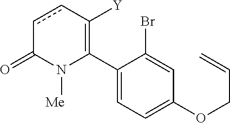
C1(C2=C([Y])ccC(=O)N2[Me])=CC=C(OCC=C)C=C1Br
